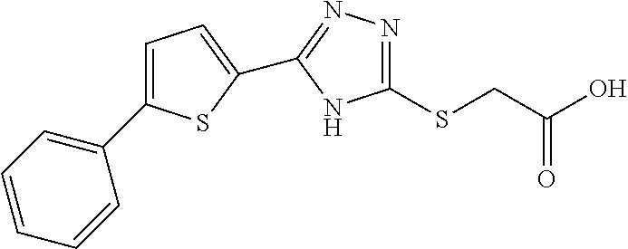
C1=C(C2=CC=CC=C2)SC(C2=NN=C(SCC(O)=O)N2)=C1
